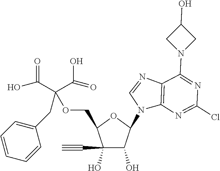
C1(C#C)(O)C(O)C(N2C3=C(N=C2)C(N2CC(O)C2)=NC(Cl)=N3)OC1COC(CC1=CC=CC=C1)(C(O)=O)C(=O)O
